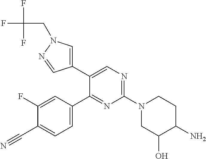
C1(C2=CN(CC(F)(F)F)N=C2)=CN=C(N2CCC(N)C(O)C2)N=C1C1=CC=C(C#N)C(F)=C1
